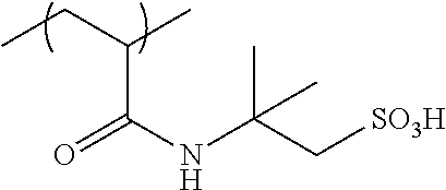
CCC(C)C(NC(C[SO3H])(C)C)=O
